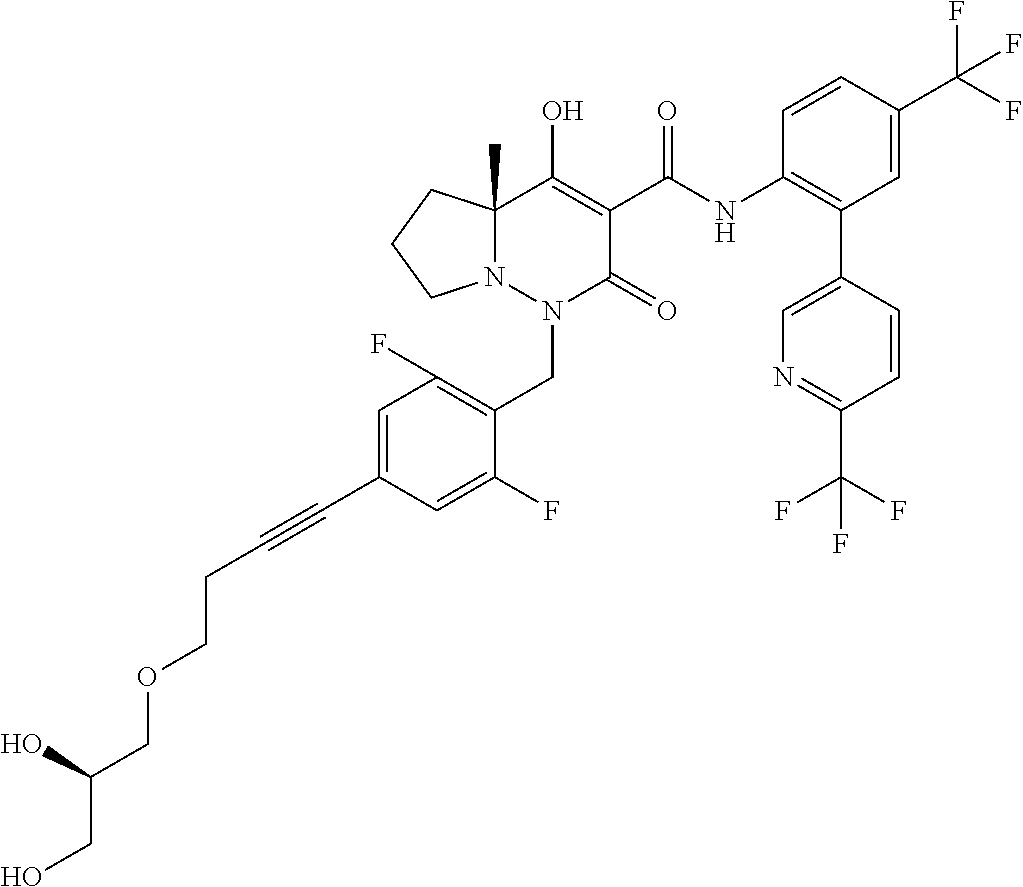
C1=C(C#CCCOCC(CO)O)C=C(F)C(CN2C(=O)C(C(=O)NC3=C(C4=CN=C(C(F)(F)F)C=C4)C=C(C(F)(F)F)C=C3)=C(O)C3(C)N2CCC3)=C1F
